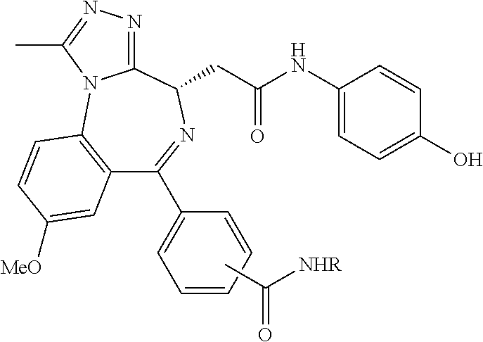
C12=C(C=CC([MeO])=C1)N1C(=NN=C1C)C(CC(NC1=CC=C(O)C=C1)=O)N=C2C1=CC=CC=C1.CC([NHR])=O
